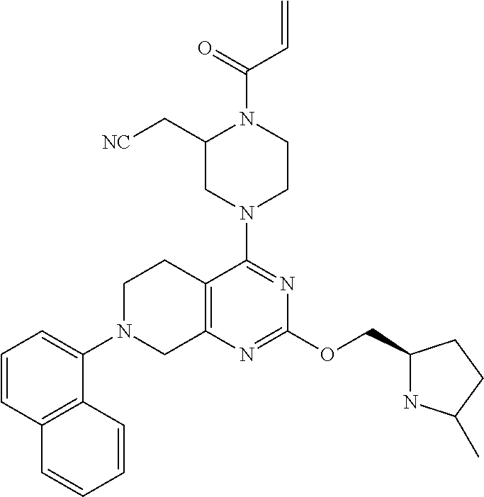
C1=CC2=C(C(N3CC4=C(CC3)C(N3CCN(C(=O)C=C)C(C[NC])C3)=NC(OCC3NC(C)CC3)=N4)=C1)C=CC=C2
